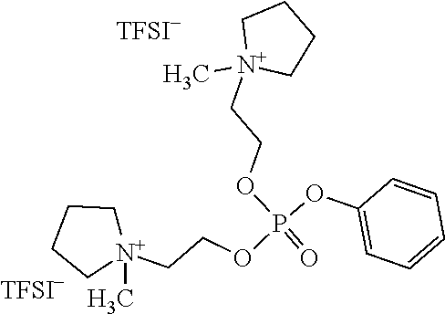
C(C[N+]1(C)CCCC1)OP(OC1=CC=CC=C1)(=O)OCC[N+]1(C)CCCC1.[TFSI-].[TFSI-]
